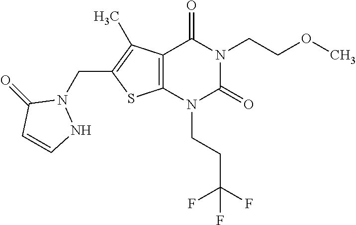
C12=C(N(CCC(F)(F)F)C(=O)N(CCOC)C1=O)SC(CN1C(=O)C=CN1)=C2C
